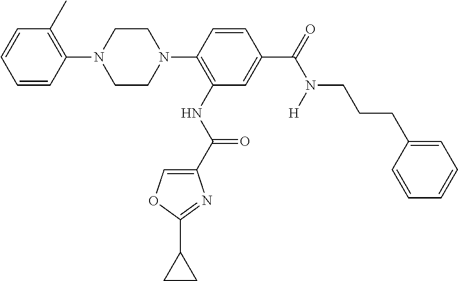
C1=CC(N2CCN(C3=C(NC(C4=COC(C5CC5)=N4)=O)C=C(C(=O)N([H])CCCC4=CC=CC=C4)C=C3)CC2)=C(C)C=C1
